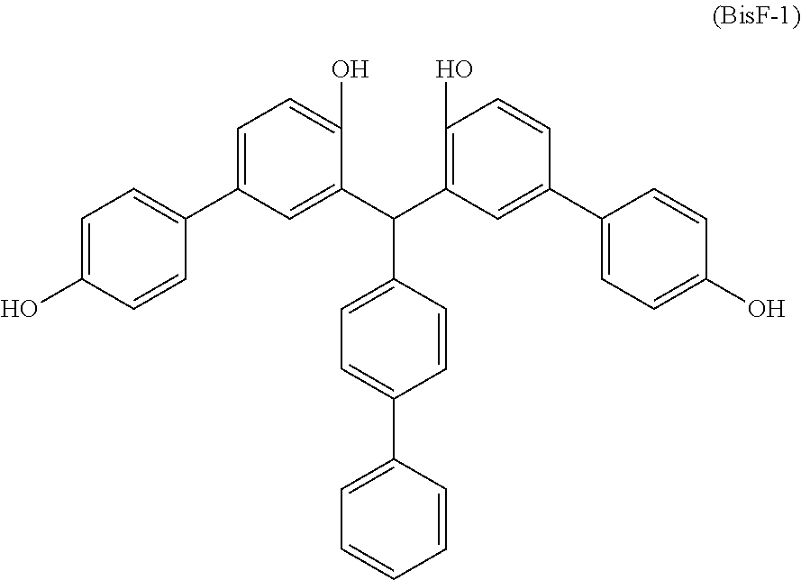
C1=C(O)C=CC(C2=CC=C(O)C(C(C3=C(O)C=CC(C4=CC=C(O)C=C4)=C3)C3=CC=C(C4=CC=CC=C4)C=C3)=C2)=C1
